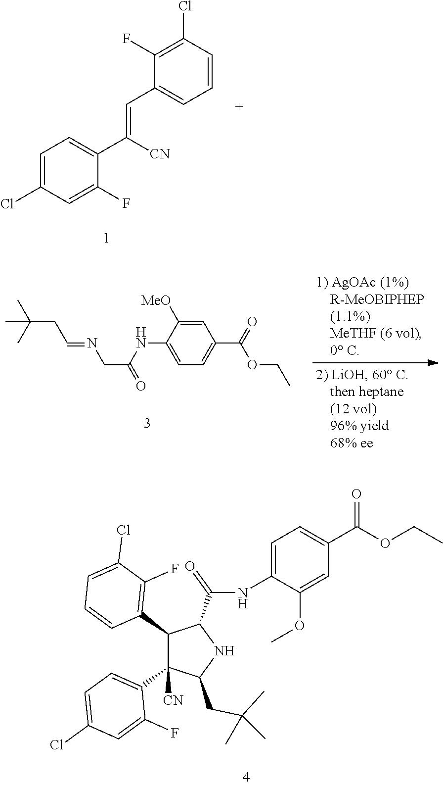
C1=C(NC(C2C(C3=C(F)C(Cl)=CC=C3)C(C3=CC=C(Cl)C=C3F)([CN])C(CC(C)(C)C)N2)=O)C(OC)=CC(C(OCC)=O)=C1.C1=C(Cl)C=C(F)C(C([CN])=CC2=CC=CC(Cl)=C2F)=C1.CC(C)(C)CC=NCC(NC1=CC=C(C(OCC)=O)C=C1[MeO])=O
